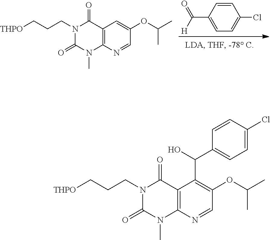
C1=CC(C([H])=O)=CC=C1Cl.[THPO]CCCN1C(=O)N(C)C2=C(C1=O)C=C(OC(C)C)C=N2.[THPO]CCCN1C(=O)N(C)C2=C(C1=O)C(C(C1=CC=C(Cl)C=C1)O)=C(OC(C)C)C=N2
